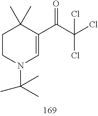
C1CN(C(C)(C)C)C=C(C(C(Cl)(Cl)Cl)=O)C1(C)C
